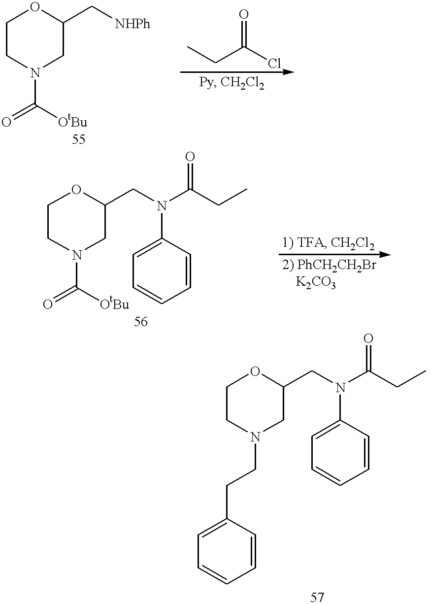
C1CN(C(=O)[OtBu])CC(C[NHPh])O1.CCC(Cl)=O.C1CN(C(=O)[OtBu])CC(CN(C(CC)=O)C2=CC=CC=C2)O1.C1CN(CCC2=CC=CC=C2)CC(CN(C(CC)=O)C2=CC=CC=C2)O1
